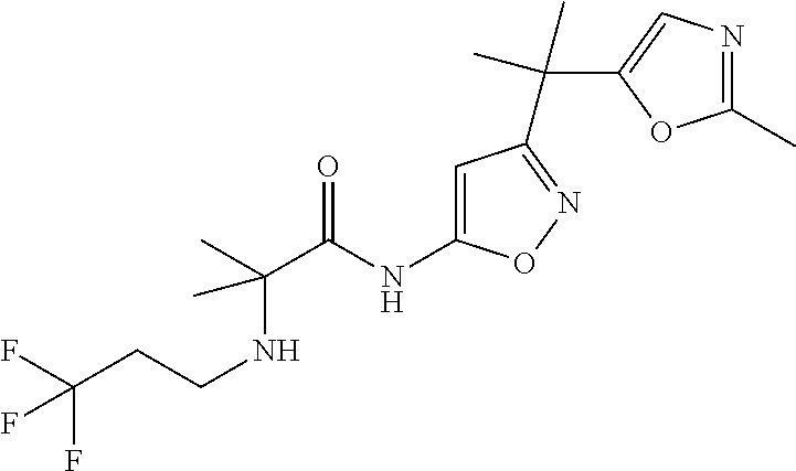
C(C)(C(=O)NC1=CC(C(C2=CN=C(C)O2)(C)C)=NO1)(NCCC(F)(F)F)C
